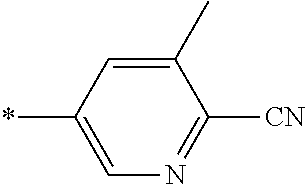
C1(C)=CC(*)=CN=C1[CN]
